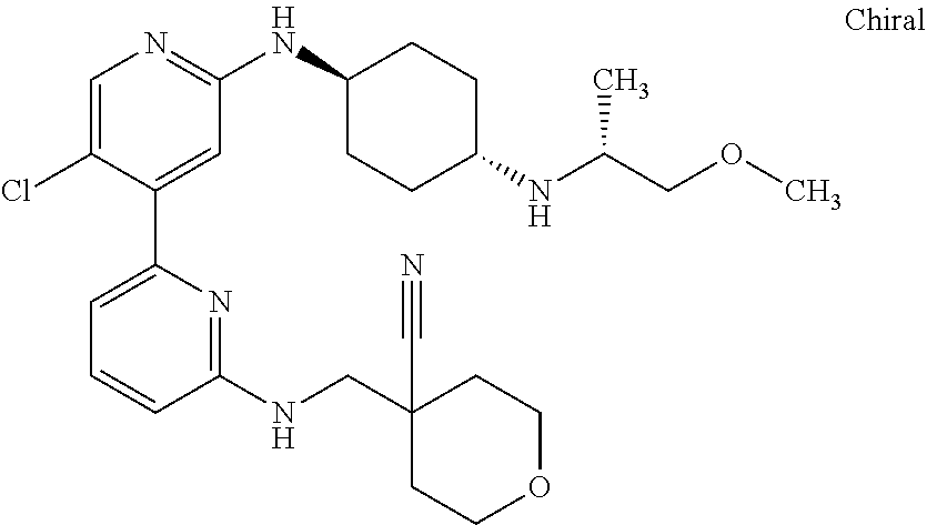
C1=C(Cl)C(C2=CC=CC(NCC3(C#N)CCOCC3)=N2)=CC(NC2CCC(NC(COC)C)CC2)=N1
